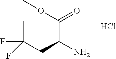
C(C(OC)=O)(N)CC(F)(C)F.Cl
